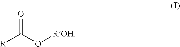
[R]C(O[ROH])=O
